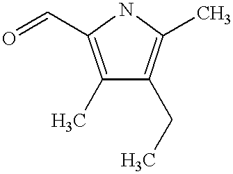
C1(C)=C(C=O)NC(C)=C1CC
